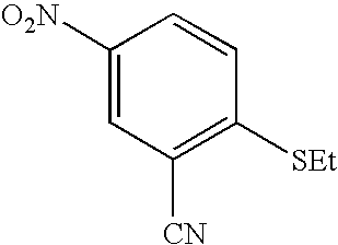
C1([O2N])=CC([CN])=C([SEt])C=C1
